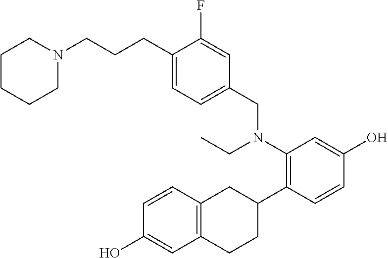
C1(CCCN2CCCCC2)=CC=C(CN(CC)C2=C(C3CC4=C(CC3)C=C(O)C=C4)C=CC(O)=C2)C=C1F
